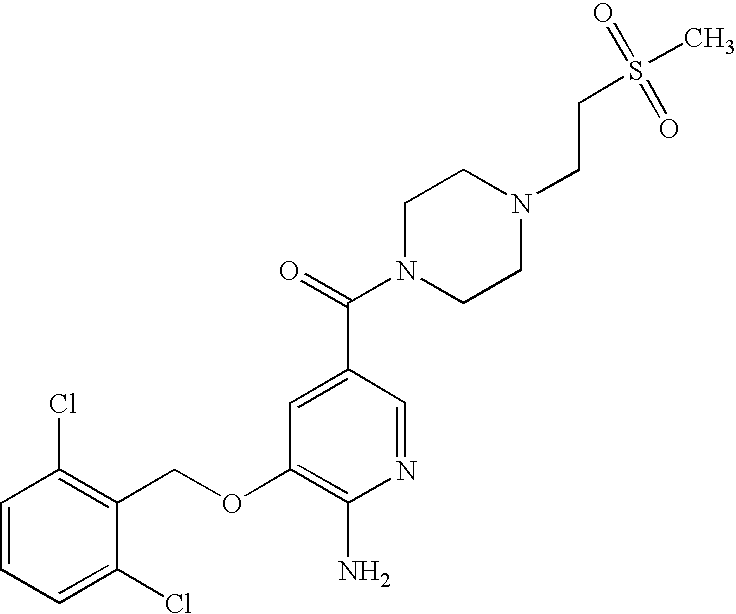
C1=CC=C(Cl)C(COC2=C(N)N=CC(C(=O)N3CCN(CCS(C)(=O)=O)CC3)=C2)=C1Cl
